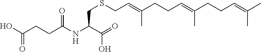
OC(CCC(NC(C(=O)O)CSCC=C(CCC=C(CCC=C(C)C)C)C)=O)=O
